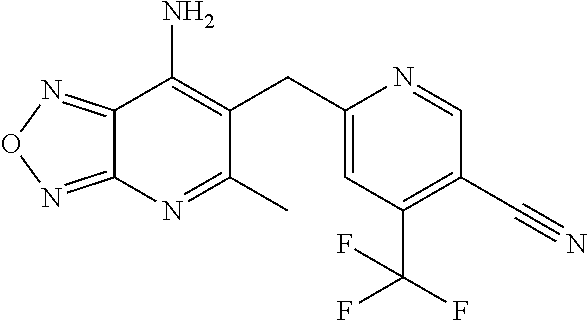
C12=NON=C1N=C(C)C(CC1=CC(C(F)(F)F)=C(C#N)C=N1)=C2N
